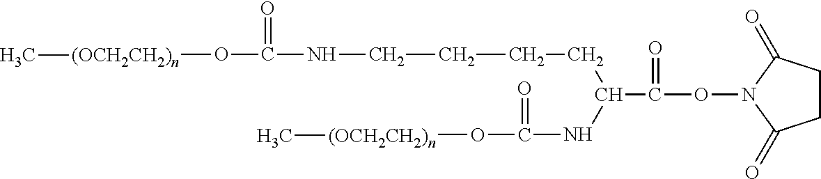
C(C(ON1C(=O)CCC1=O)=O)(CCCCNC(O[(OCH2CH2)n]C)=O)NC(O[(OCH2CH2)n]C)=O
